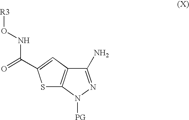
C1(N)=NN([PG])C2=C1C=C(C(=O)NO[R3])S2
